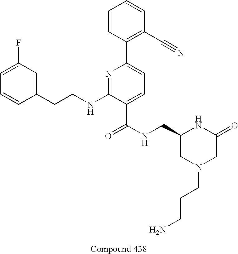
C1=CC(CCNC2=NC(C3=C(C#N)C=CC=C3)=CC=C2C(NCC2CN(CCCN)CC(=O)N2)=O)=CC(F)=C1
